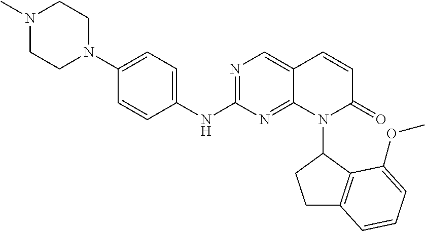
N1(C)CCN(C2=CC=C(NC3=NC=C4C(=N3)N(C3CCC5=C3C(OC)=CC=C5)C(=O)C=C4)C=C2)CC1
